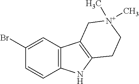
C1(Br)=CC2=C(C=C1)NC1=C2C[N+](C)(C)CC1
